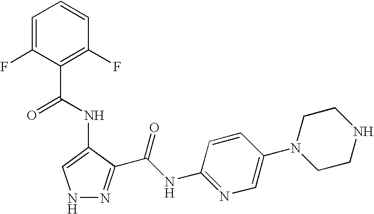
C1=C(F)C(C(=O)NC2=CNN=C2C(NC2=NC=C(N3CCNCC3)C=C2)=O)=C(F)C=C1
